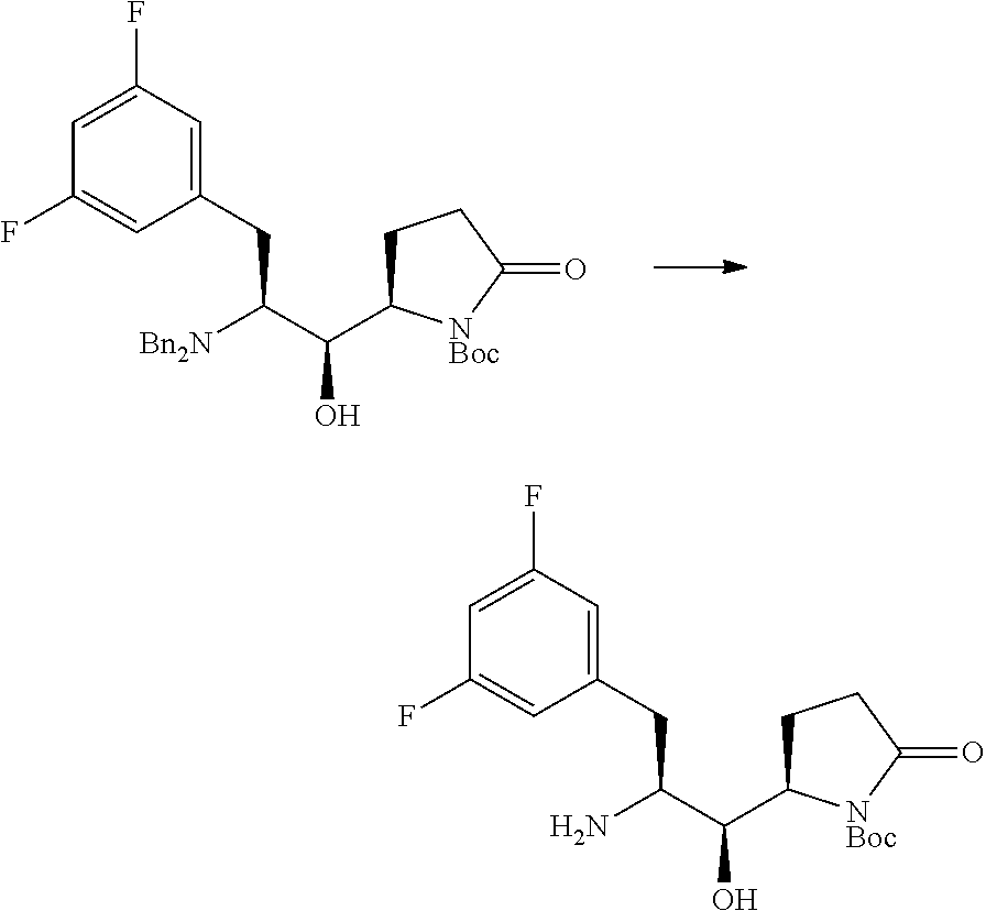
C1(CC(C(O)C2CCC(=O)[NBoc]2)[Bn2N])=CC(F)=CC(F)=C1.C1(CC(C(O)C2CCC(=O)[NBoc]2)N)=CC(F)=CC(F)=C1
